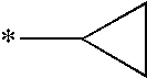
*C1CC1
